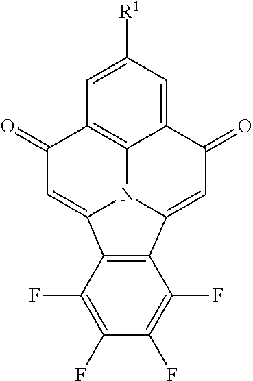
C12=CC([R1])=CC3=C1N1C(=CC3=O)C3=C(C1=CC2=O)C(F)=C(F)C(F)=C3F
